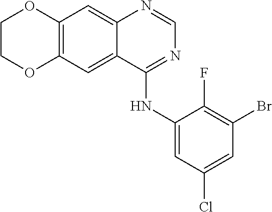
C12=C(C=C3C(=C1)N=CN=C3NC1=CC(Cl)=CC(Br)=C1F)OCCO2
